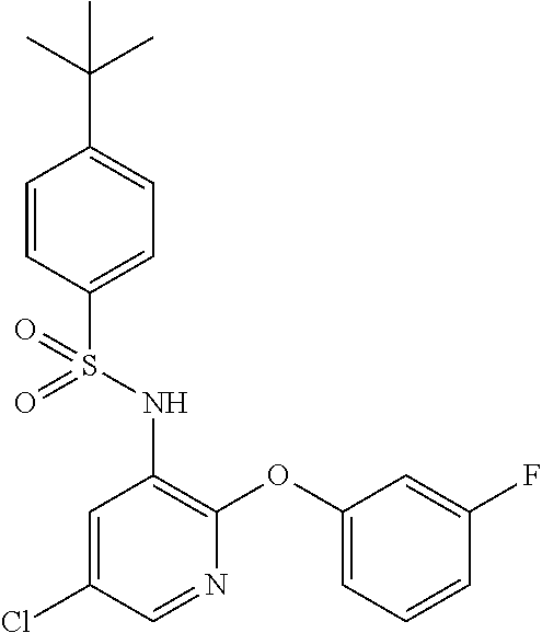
C1=CC(S(NC2=C(OC3=CC=CC(F)=C3)N=CC(Cl)=C2)(=O)=O)=CC=C1C(C)(C)C
